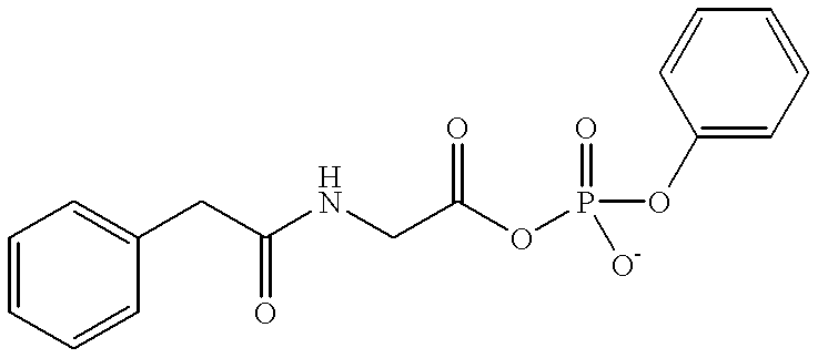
C(C(OP(OC1=CC=CC=C1)(=O)[O-])=O)NC(CC1=CC=CC=C1)=O
